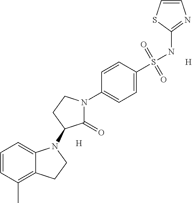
C1=CC(C)=C2C(=C1)N(C1C(=O)N(C3=CC=C(S(NC4=NC=CS4)(=O)=O)C=C3)CC1)CC2.[H].[H]
